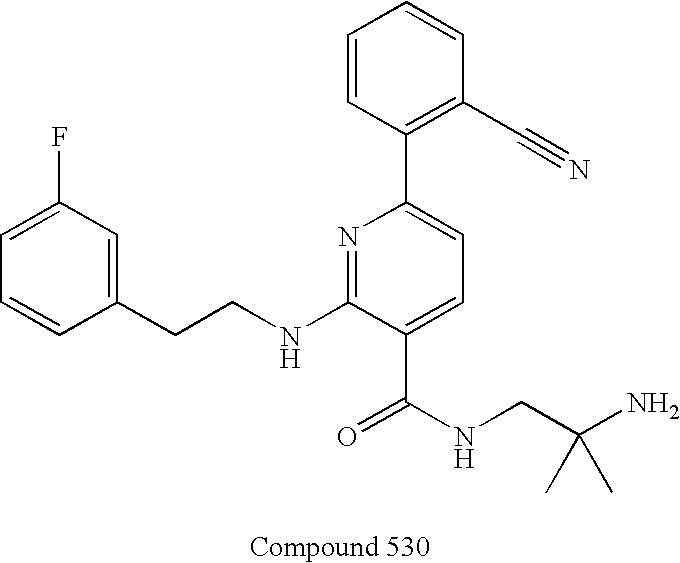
C1=CC(CCNC2=NC(C3=C(C#N)C=CC=C3)=CC=C2C(NCC(N)(C)C)=O)=CC(F)=C1
